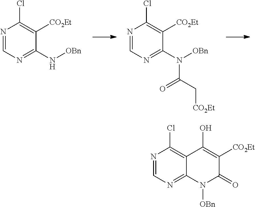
N1=CN=C2C(=C1Cl)C(O)=C([CO2Et])C(=O)N2[OBn].N1=CN=C(N[OBn])C([CO2Et])=C1Cl.N1=CN=C(N([OBn])C(C[CO2Et])=O)C([CO2Et])=C1Cl
